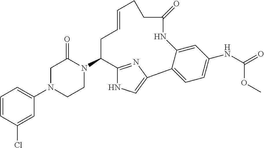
C1=CC(Cl)=CC(N2CCN(C3C4=NC(=CN4)C4=CC=C(NC(=O)OC)C=C4NC(=O)CCC=CC3)C(=O)C2)=C1
